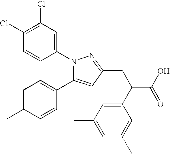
C1(Cl)=C(Cl)C=CC(N2C(C3=CC=C(C)C=C3)=CC(CC(C(O)=O)C3=CC(C)=CC(C)=C3)=N2)=C1
